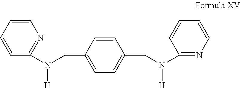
C1=CN=C(N([H])CC2=CC=C(CN(C3=NC=CC=C3)[H])C=C2)C=C1
